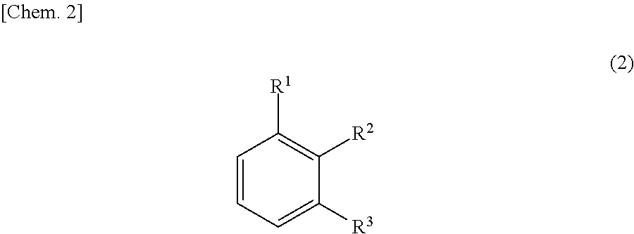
C1=CC=C([R3])C([R2])=C1[R1]
